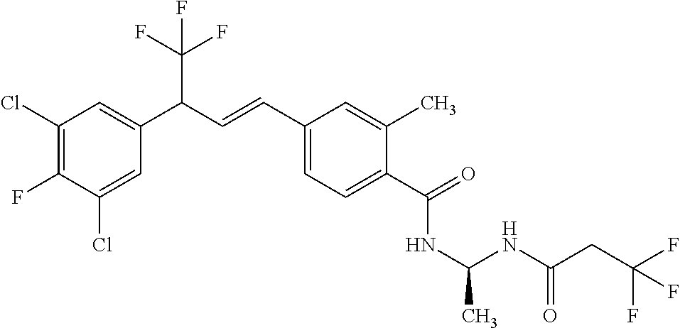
C1(Cl)=C(F)C(Cl)=CC(C(C=CC2=CC=C(C(=O)NC(NC(CC(F)(F)F)=O)C)C(C)=C2)C(F)(F)F)=C1
